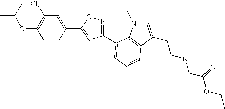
C1=CC(C2=NC(C3=CC=CC4=C3N(C)C=C4CCNCC(OCC)=O)=NO2)=CC(Cl)=C1OC(C)C
